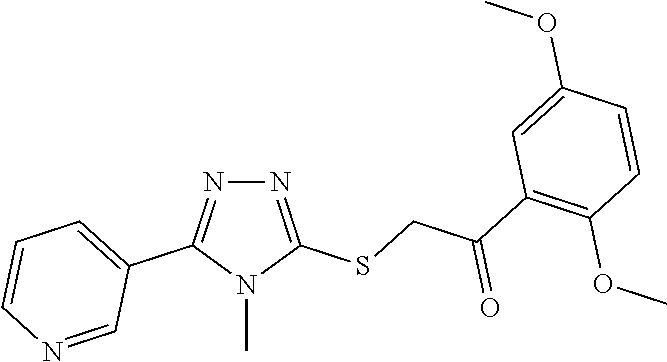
N1=C(SCC(C2=C(OC)C=CC(OC)=C2)=O)N(C)C(C2=CC=CN=C2)=N1
